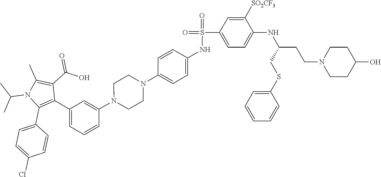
C1(N2CCN(C3=CC=C(NS(=O)(C4=CC=C(NC(CCN5CCC(O)CC5)CSC5=CC=CC=C5)C([SO2CF3])=C4)=O)C=C3)CC2)=CC(C2=C(C3=CC=C(Cl)C=C3)N(C(C)C)C(C)=C2C(O)=O)=CC=C1
